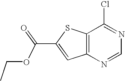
C12=C(C(Cl)=NC=N1)SC(C(=O)OCC)=C2
